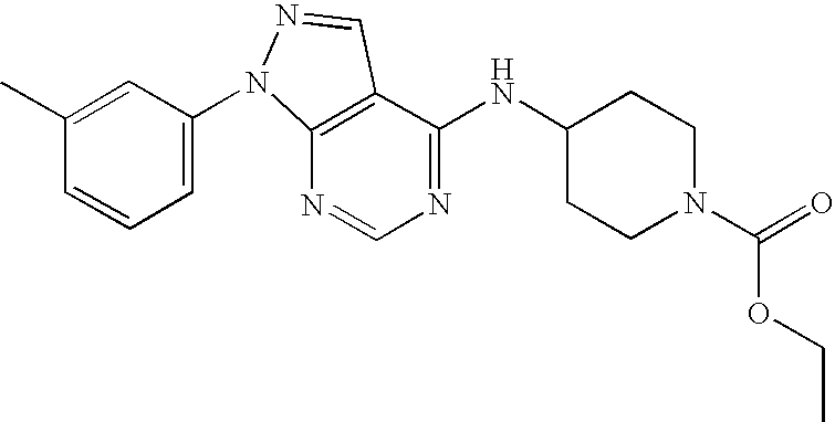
C12=C(C(NC3CCN(C(=O)OCC)CC3)=NC=N1)C=NN2C1=CC=CC(C)=C1
